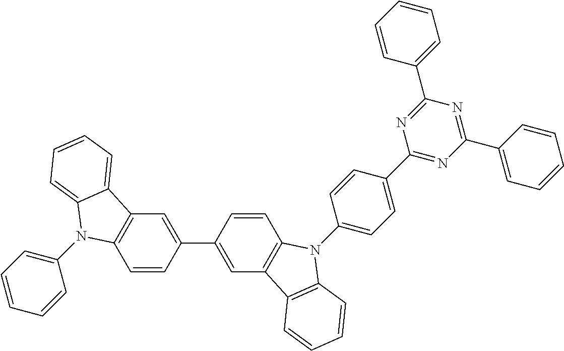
C1=CC(C2=CC3=C(C=C2)N(C2=CC=C(C4=NC(C5=CC=CC=C5)=NC(C5=CC=CC=C5)=N4)C=C2)C2=C3C=CC=C2)=CC2=C1N(C1=CC=CC=C1)C1=CC=CC=C21
